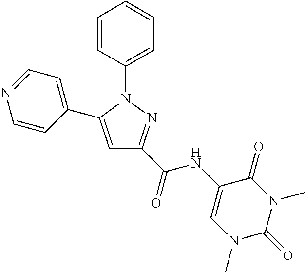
C1=CC(N2C(C3=CC=NC=C3)=CC(C(NC3=CN(C)C(=O)N(C)C3=O)=O)=N2)=CC=C1
